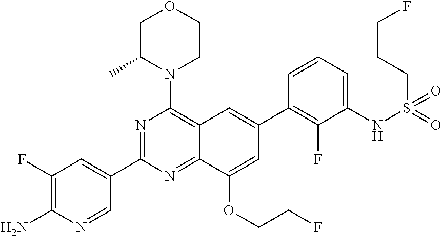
C1(F)=C(N)N=CC(C2=NC(N3CCOCC3C)=C3C(=N2)C(OCCF)=CC(C2=C(F)C(NS(=O)(=O)CCCF)=CC=C2)=C3)=C1
